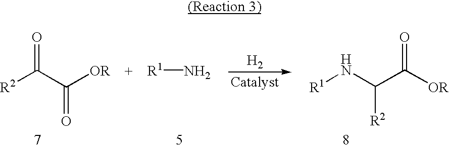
[H2].[R2]C(C([OR])=O)=O.[R1]N.[R1]NC(C([OR])=O)[R2]
